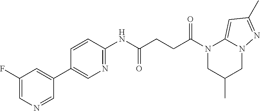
C1(F)=CN=CC(C2=CN=C(NC(CCC(N3CC(C)CN4C3=CC(C)=N4)=O)=O)C=C2)=C1
